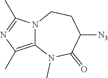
C12=C(C)N=C(C)N1CCC([N3])C(=O)N2C
